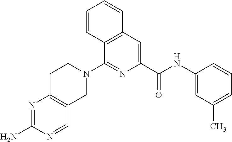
C12=C(C=C(C(NC3=CC(C)=CC=C3)=O)N=C1N1CCC3=C(C1)C=NC(N)=N3)C=CC=C2
